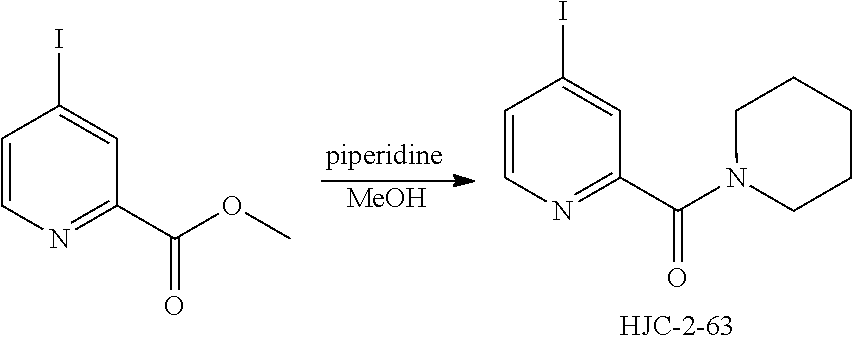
[MeOH].C1=CN=C(C(N2CCCCC2)=O)C=C1I.C1=CN=C(C(OC)=O)C=C1I
